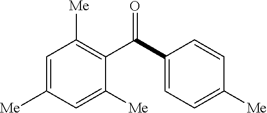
C1(C(C2=C([Me])C=C([Me])C=C2[Me])=O)=CC=C([Me])C=C1
